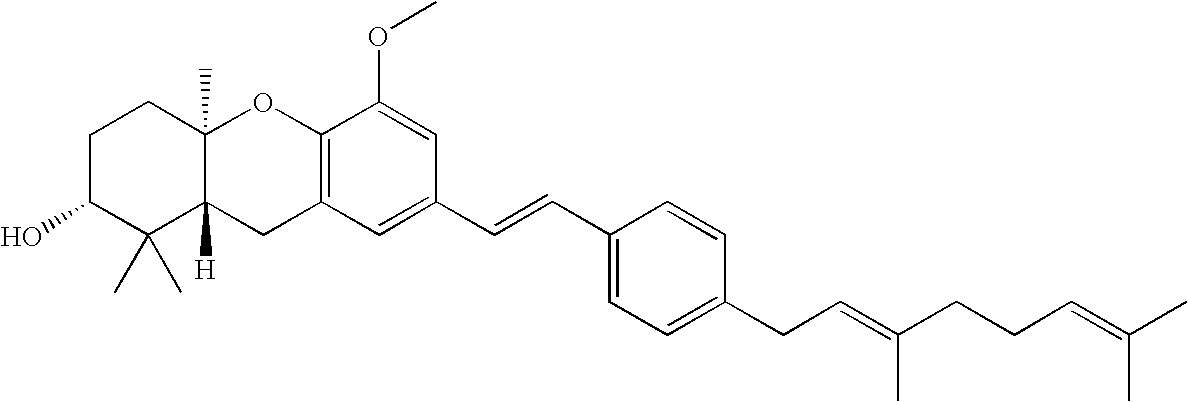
C1C(O)C(C)(C)C2([H])C(C)(C1)OC1=C(C2)C=C(C=CC2=CC=C(CC=C(CCC=C(C)C)C)C=C2)C=C1OC
